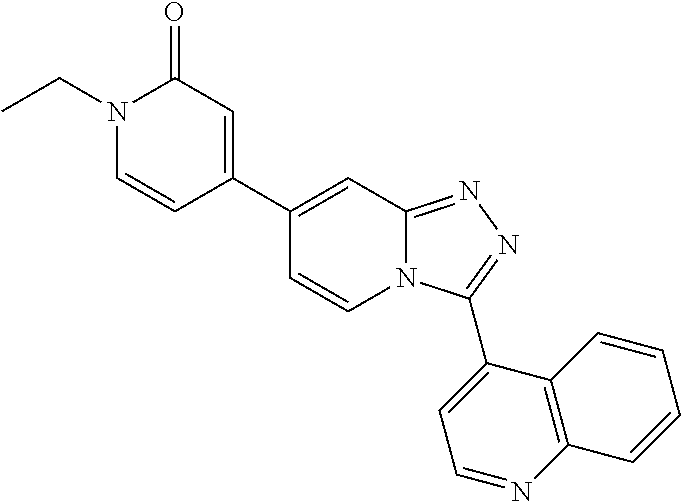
C1(C2=CC(=O)N(CC)C=C2)=CC2=NN=C(C3=CC=NC4=C3C=CC=C4)N2C=C1
